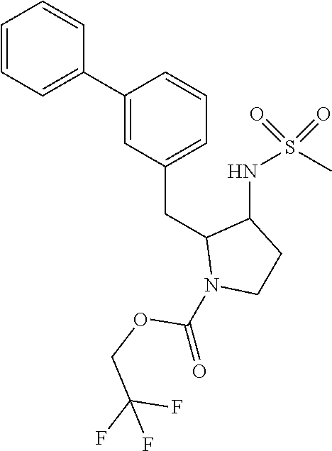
C1(C2=CC=CC=C2)=CC(CC2N(C(=O)OCC(F)(F)F)CCC2NS(C)(=O)=O)=CC=C1
